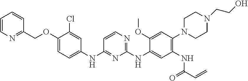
C1(COC2=CC=C(NC3=NC(NC4=CC(NC(C=C)=O)=C(N5CCN(CCO)CC5)C=C4OC)=NC=C3)C=C2Cl)=NC=CC=C1
